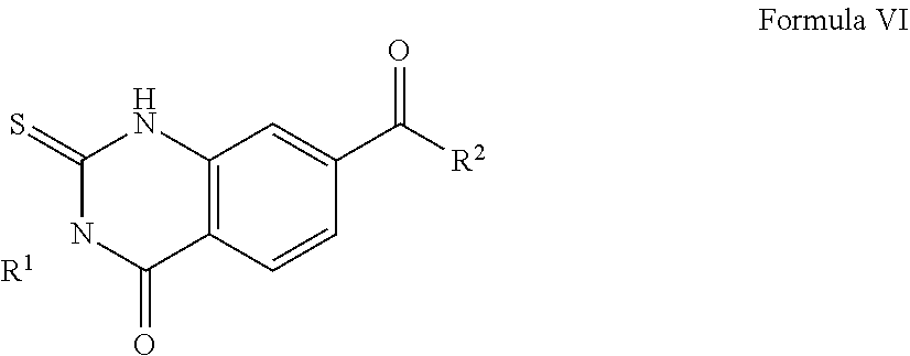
C1(=S)NC(=O)C2=C(N1)C=C(C([R2])=O)C=C2.[R1]
